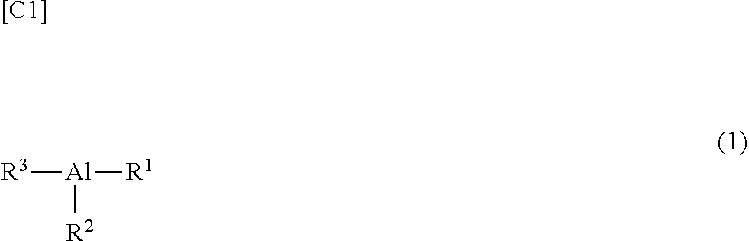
[R3][Al]([R2])[R1].[[C1]]
